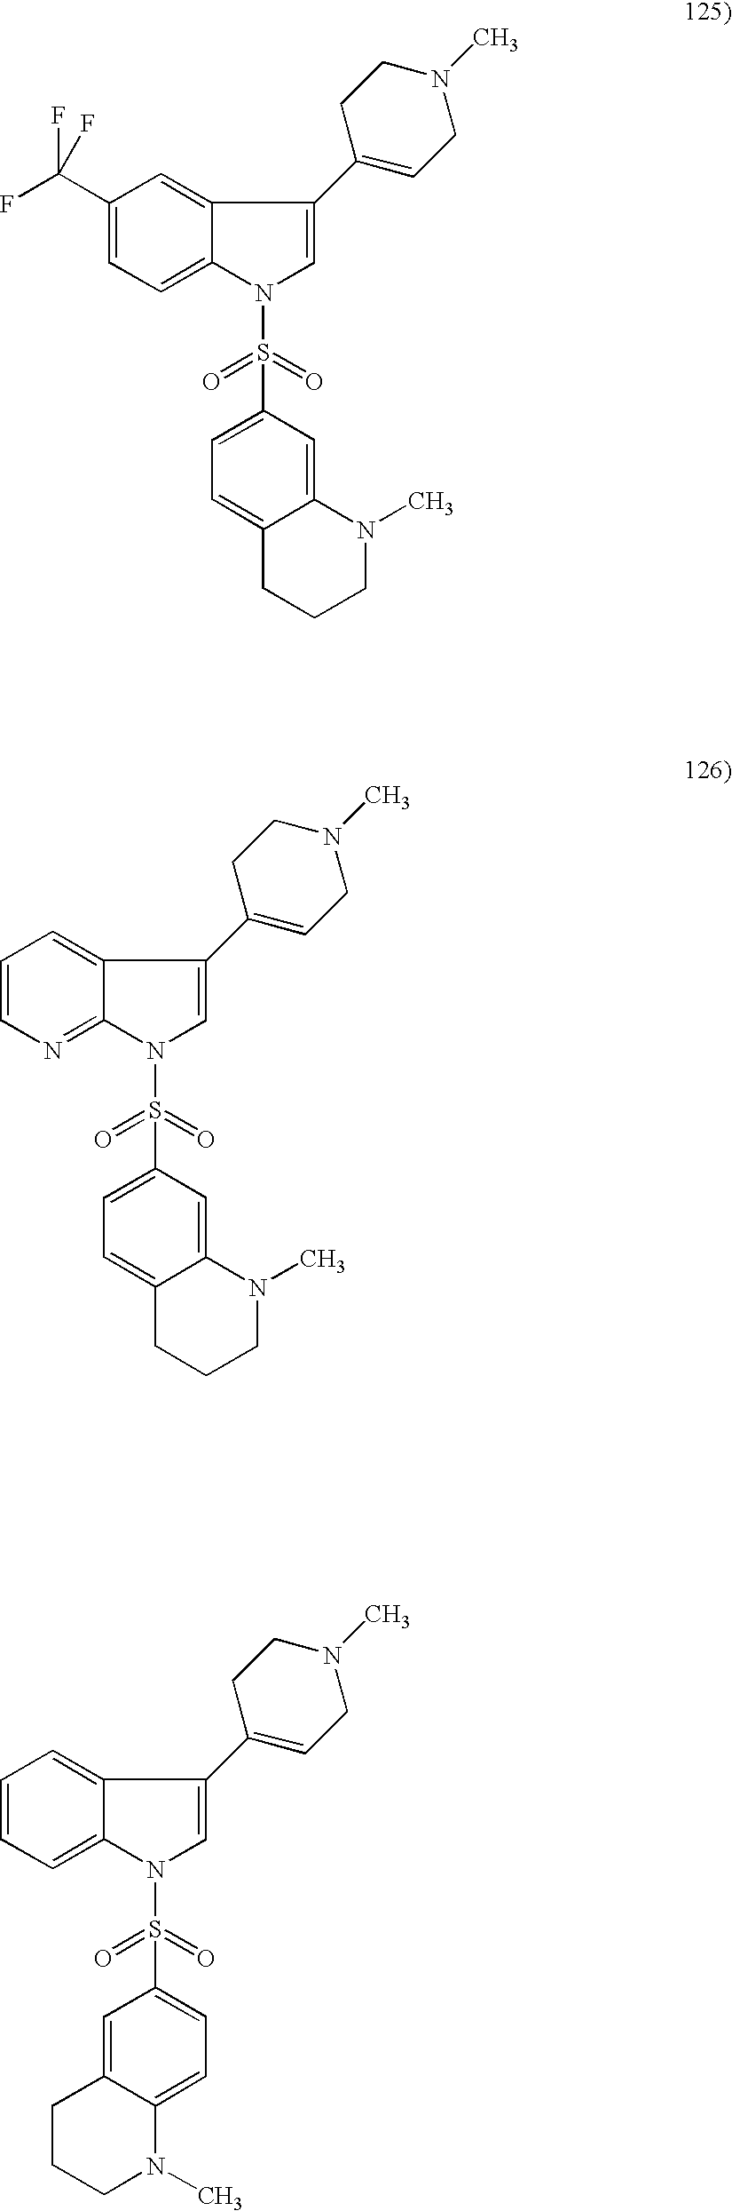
C1(C(F)(F)F)=CC=C2C(=C1)C(C1=CCN(C)CC1)=CN2S(=O)(=O)C1=CC=C2C(=C1)N(C)CCC2.C1=CN=C2C(=C1)C(C1=CCN(C)CC1)=CN2S(=O)(=O)C1=CC=C2C(=C1)N(C)CCC2.C1=CC=C2C(=C1)C(C1=CCN(C)CC1)=CN2S(=O)(=O)C1=CC=C2C(=C1)CCCN2C
